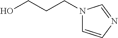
N1(CCCO)C=CN=C1
